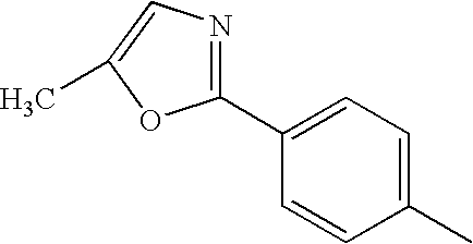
C1(C2=CC=C(C)C=C2)=NC=C(C)O1
